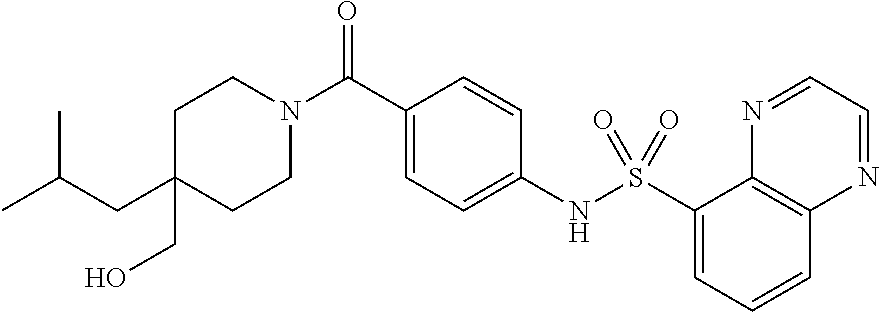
C1(CC(C)C)(CO)CCN(C(C2=CC=C(NS(C3=CC=CC4=C3N=CC=N4)(=O)=O)C=C2)=O)CC1
